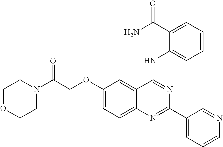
N1(C(COC2=CC=C3C(=C2)C(NC2=CC=CC=C2C(N)=O)=NC(C2=CC=CN=C2)=N3)=O)CCOCC1
